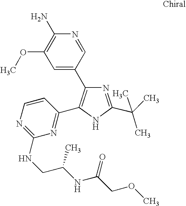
N1=C(C(C)(C)C)NC(C2=NC(NCC(NC(COC)=O)C)=NC=C2)=C1C1=CC(OC)=C(N)N=C1
